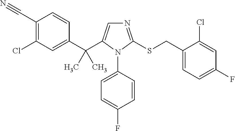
C1(C(C2=CN=C(SCC3=CC=C(F)C=C3Cl)N2C2=CC=C(F)C=C2)(C)C)=CC(Cl)=C(C#N)C=C1
